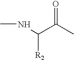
C(C(C)=O)(NC)[R2]
